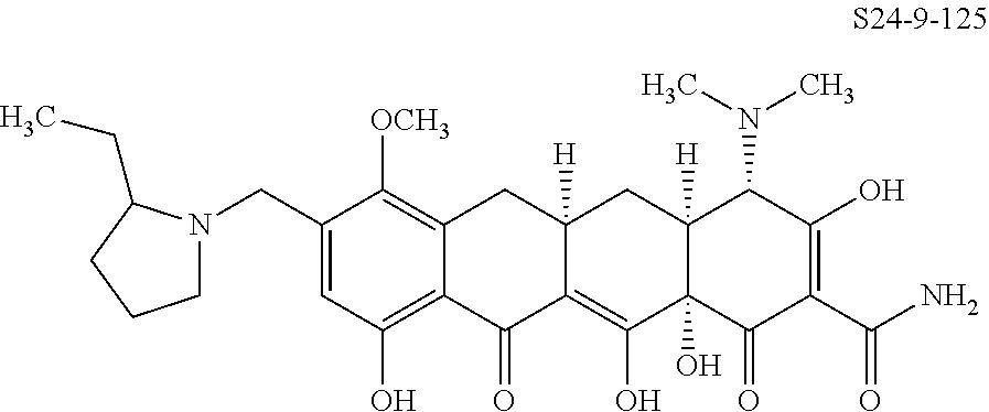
C1=C(CN2CCCC2CC)C([OCH3])=C2C(=C1O)C(=O)C1=C(O)C3(O)C([H])(CC1([H])C2)C(N(C)C)C(O)=C(C(N)=O)C3=O
